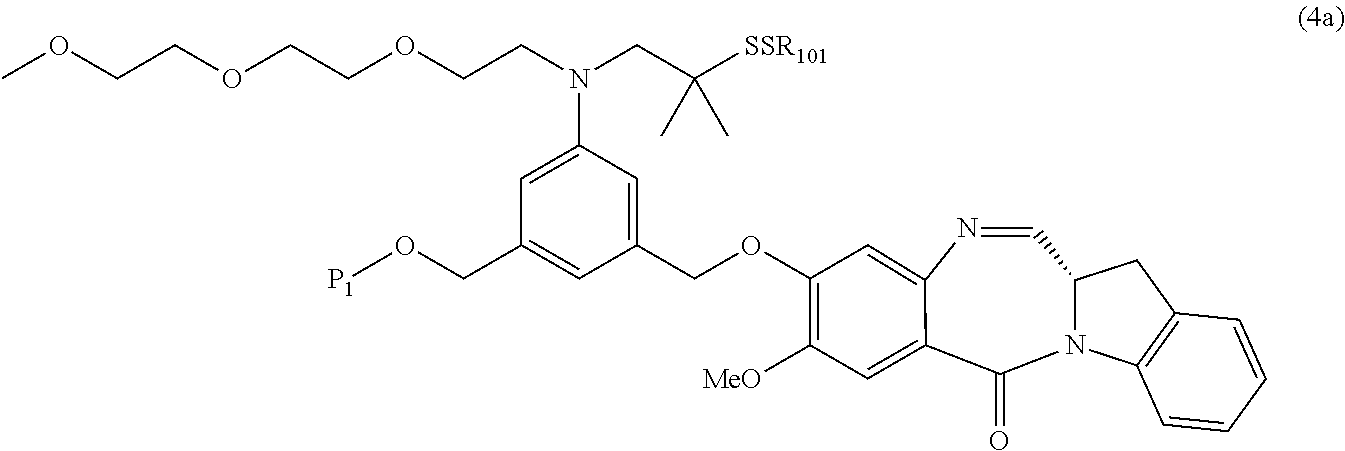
C(C1=CC(N(CCOCCOCCOC)CC([SSR101])(C)C)=CC(CO[P1])=C1)OC1=C([MeO])C=C2C(=O)N3C(C=NC2=C1)CC1=C3C=CC=C1
